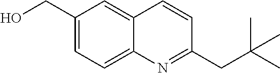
C1(CO)=CC=C2C(=C1)C=CC(CC(C)(C)C)=N2
